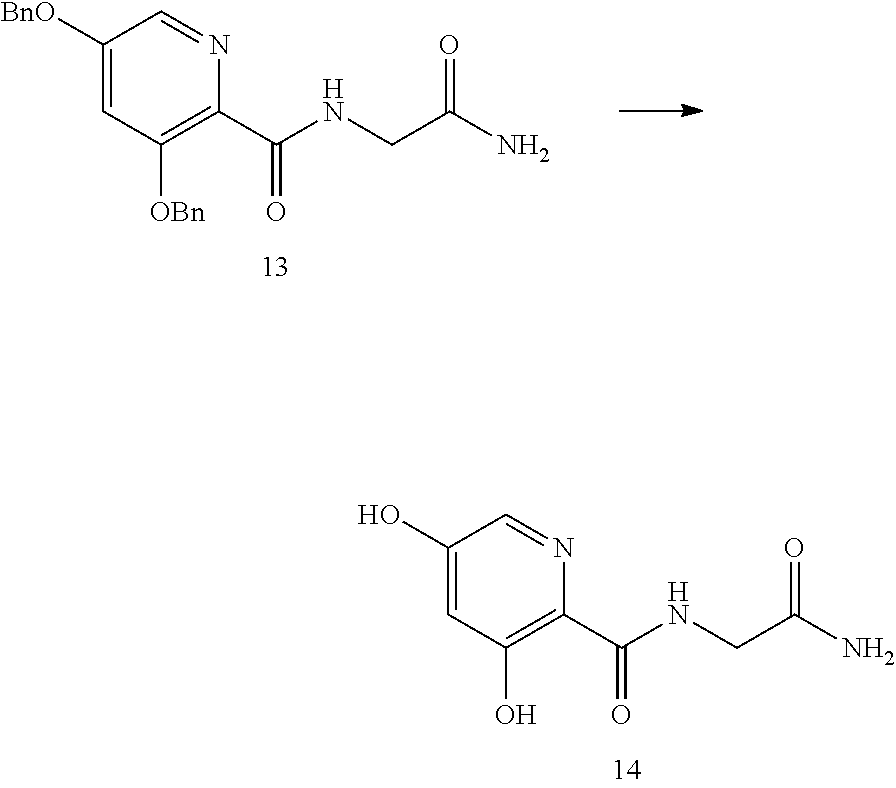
OC1=CC(O)=C(C(NCC(N)=O)=O)N=C1.[BnO]C1=CC([OBn])=C(C(NCC(N)=O)=O)N=C1
